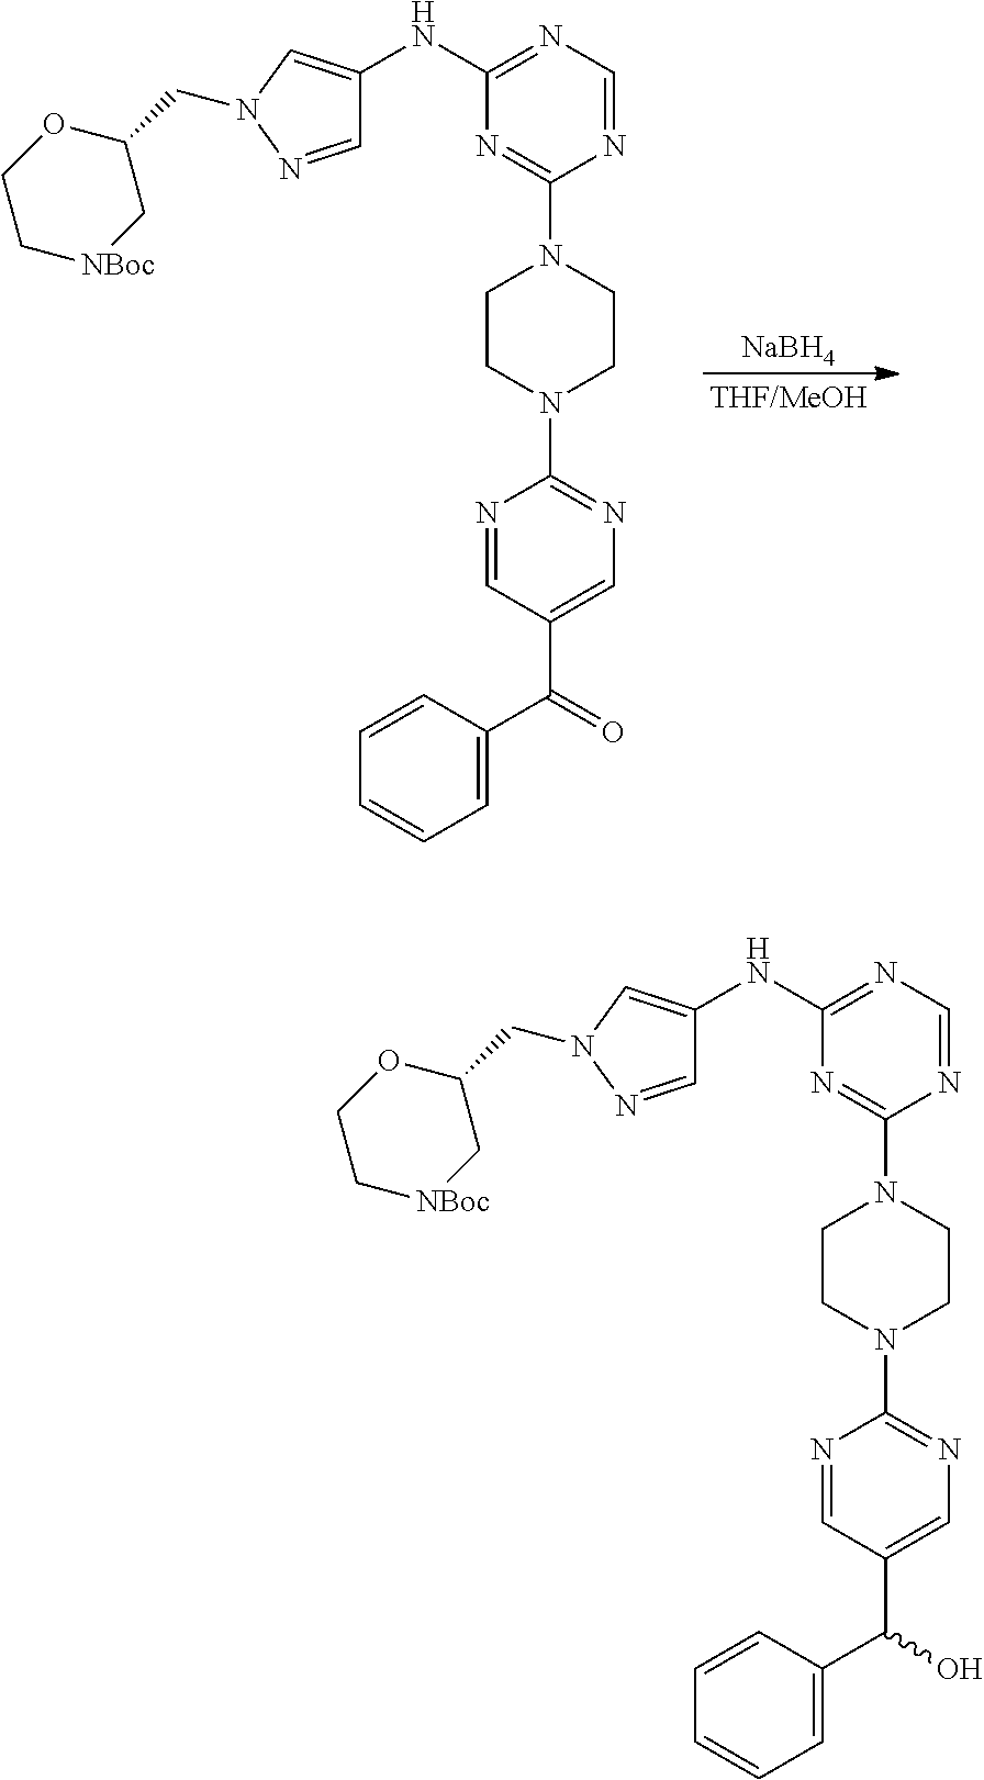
[NaBH4].N1=CC(C(=O)C2=CC=CC=C2)=CN=C1N1CCN(C2=NC(NC3=CN(CC4OCC[NBoc]C4)N=C3)=NC=N2)CC1.N1=CC(C(O)C2=CC=CC=C2)=CN=C1N1CCN(C2=NC(NC3=CN(CC4OCC[NBoc]C4)N=C3)=NC=N2)CC1
